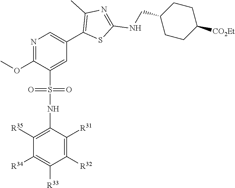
C1([R35])=C(NS(=O)(=O)C2=CC(C3=C(C)N=C(NCC4CCC([CO2Et])CC4)S3)=CN=C2OC)C([R31])=C([R32])C([R33])=C1[R34]
